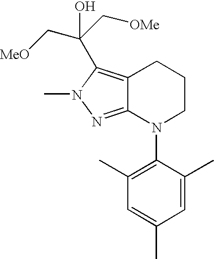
C12=NN(C)C(C(O)(C[MeO])C[OMe])=C1CCCN2C1=C(C)C=C(C)C=C1C
